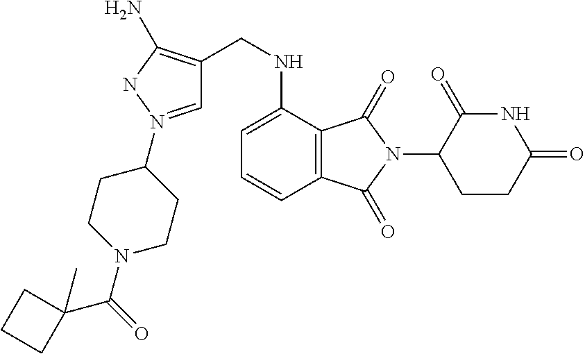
C1=N(C2CCN(C(=O)C3(C)CCC3)CC2)NC(N)=C1CNC1=CC=CC2=C1C(=O)N(C1CCC(=O)NC1=O)C2=O
